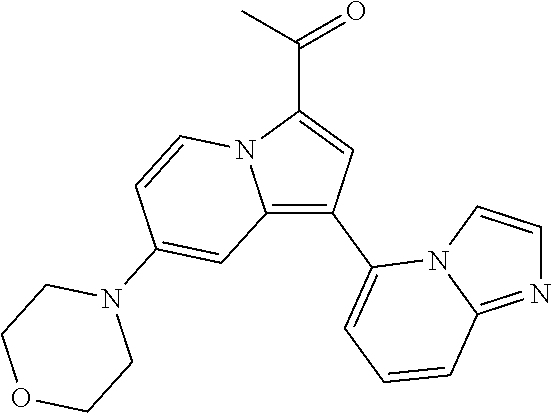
C(C1=CC(C2=CC=CC3=NC=CN23)=C2N1C=CC(N1CCOCC1)=C2)(C)=O
